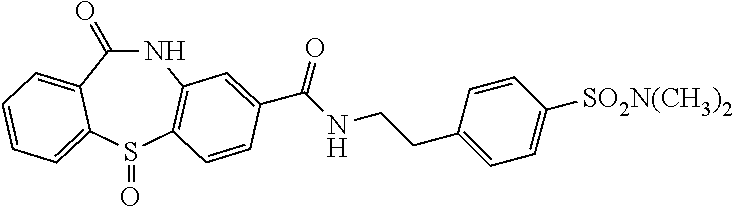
N1C(=O)C2=CC=CC=C2S(=O)C2=C1C=C(C(NCCC1=CC=C([SO2N(CH3)2])C=C1)=O)C=C2
